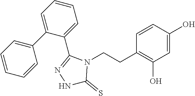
C1=C(C2=CC=CC=C2)C(C2=NNC(=S)N2CCC2=C(O)C=C(O)C=C2)=CC=C1
